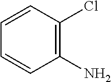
C1=CC(Cl)=C(N)C=C1
